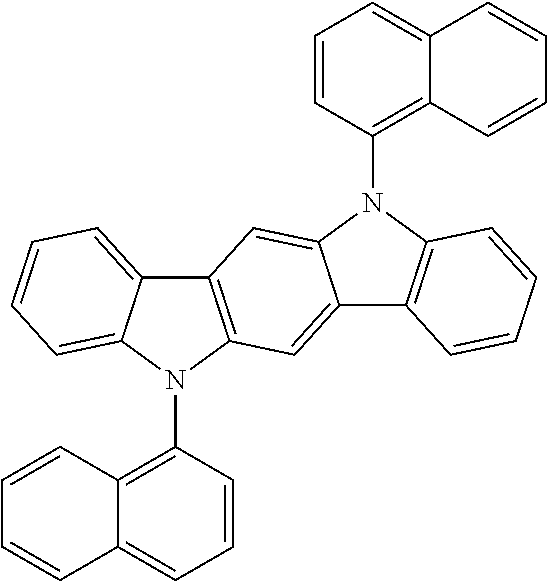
C1=CC(N2C3=CC4=C(C=C3C3=C2C=CC=C3)N(C2=C3C(=CC=C2)C=CC=C3)C2=CC=CC=C42)=C2C(=C1)C=CC=C2
